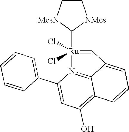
C1C[MesN]C([Ru]2(Cl)(Cl)=CC3=CC=CC4=C(O)C=C(C5=CC=CC=C5)N2=C43)[NMes]1
